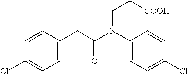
C1=CC(Cl)=CC=C1CC(N(C1=CC=C(Cl)C=C1)CC[COOH])=O
